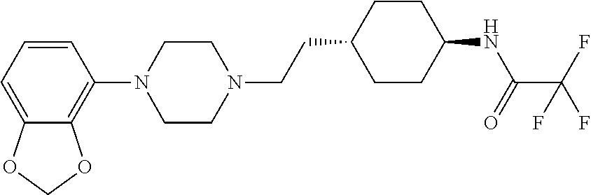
C1=CC=C2C(=C1N1CCN(CCC3CCC(NC(C(F)(F)F)=O)CC3)CC1)OCO2
